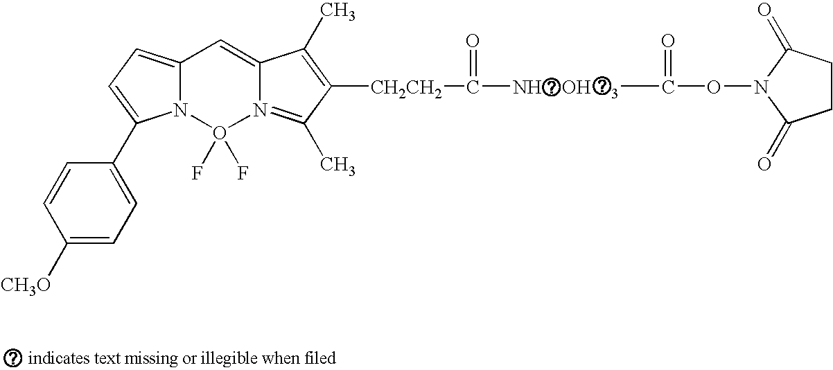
C12=CC=C(C3=CC=C([CH3O])C=C3)N1O(F)(F)N1=C(C)C([CH2CH2]C(=O)[NH    OH    3]C(ON3C(=O)CCC3=O)=O)=C(C)C1=C2
